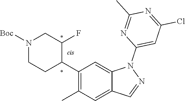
N1([Boc])CCC(C2=C(C)C=C3C(=C2)N(C2=CC(Cl)=NC(C)=N2)N=C3)C(F)C1
